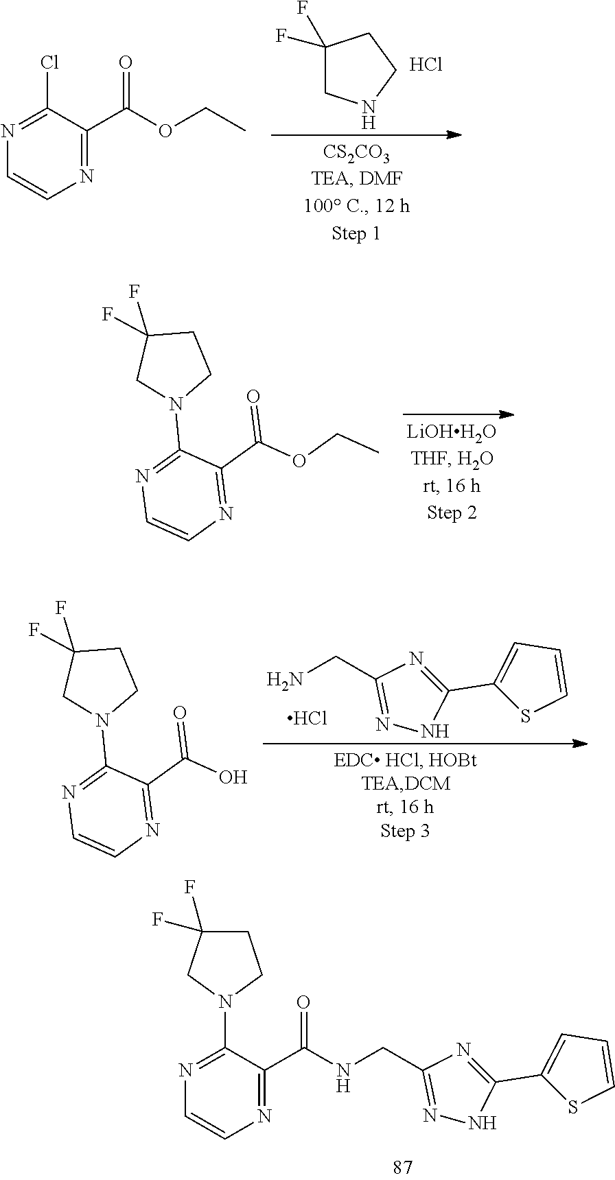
C1(F)(F)CNCC1.Cl.N1=C(Cl)C(C(OCC)=O)=NC=C1.C1(F)(F)CN(C2=NC=CN=C2C(=O)OCC)CC1.C1(C2=CC=CS2)=NC(CN)=NN1.Cl.C1(F)(F)CN(C2=NC=CN=C2C(=O)O)CC1.C1(C2=CC=CS2)=NC(CNC(=O)C2=NC=CN=C2N2CCC(F)(F)C2)=NN1
